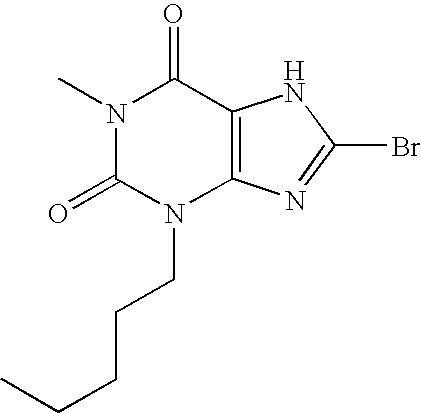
N1(C)C(=O)N(CCCCC)C2=C(C1=O)NC(Br)=N2
